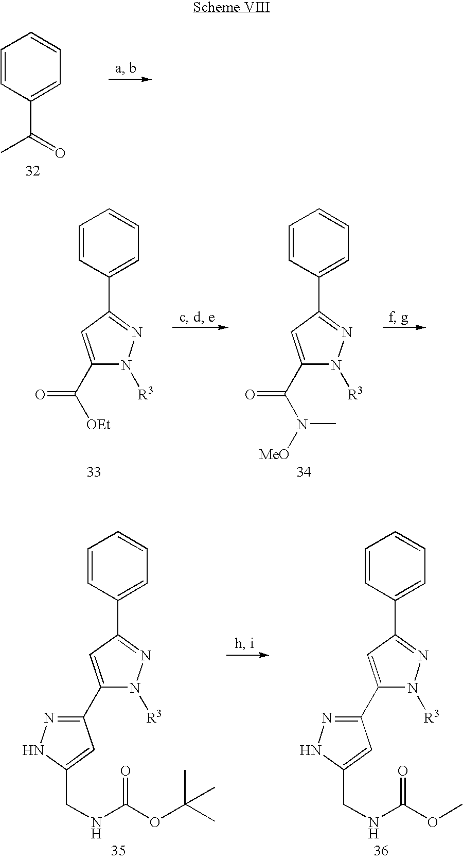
C1=CC(C2=NN([R3])C(C([OEt])=O)=C2)=CC=C1.C1=CC(C2=NN([R3])C(C(N([MeO])C)=O)=C2)=CC=C1.C1=CC(C(=O)C)=CC=C1.C1=CC(C2=NN([R3])C(C3=NNC(CNC(OC(C)(C)C)=O)=C3)=C2)=CC=C1.C1=CC(C2=NN([R3])C(C3=NNC(CNC(OC)=O)=C3)=C2)=CC=C1
